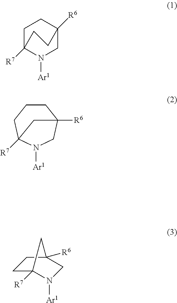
C1C2([R7])N([Ar1])CC([R6])(C1)CC2.[Ar1]N1CC2([R6])CCCC1([R7])C2.C1C2([R7])N([Ar1])CC([R6])(C1)C2
